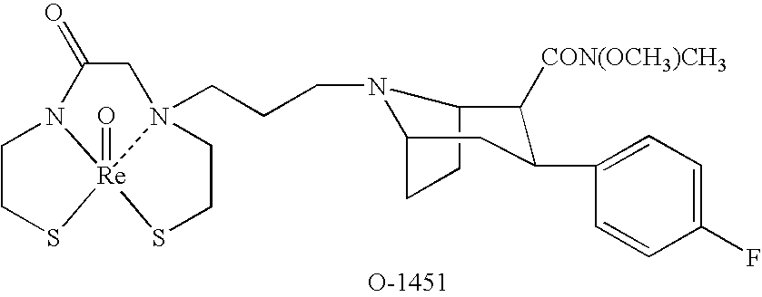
C1CS[Re]23(=O)N1C(=O)CN2(CCCN1C2CCC1C([CON(OCH3)CH3])C(C1=CC=C(F)C=C1)C2)CCS3
